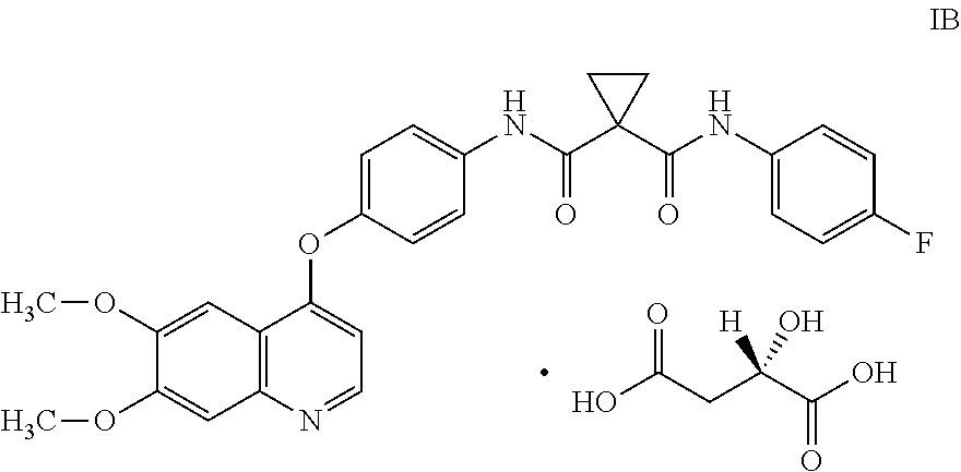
COC1=CC2=C(C=C1OC)N=CC=C2OC1=CC=C(NC(C2(C(NC3=CC=C(F)C=C3)=O)CC2)=O)C=C1.OC(CC(C(O)=O)([H])O)=O
